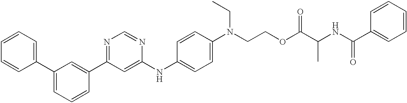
C1=CC=C(C2=CC=CC(C3=NC=NC(NC4=CC=C(N(CC)CCOC(C(NC(=O)C5=CC=CC=C5)C)=O)C=C4)=C3)=C2)C=C1
